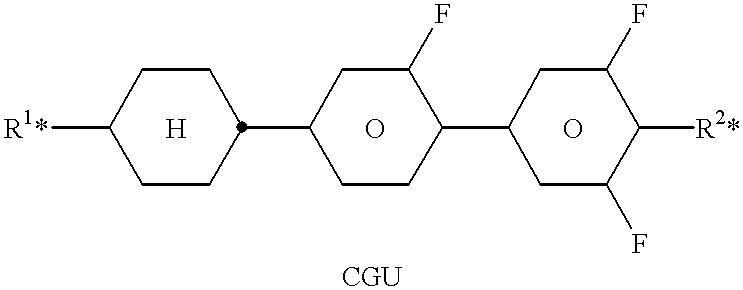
[R1*]C1CCC(C2CCC(C3CC(F)C([R2*])C(F)C3)C(F)C2)CC1.[H].O.O
